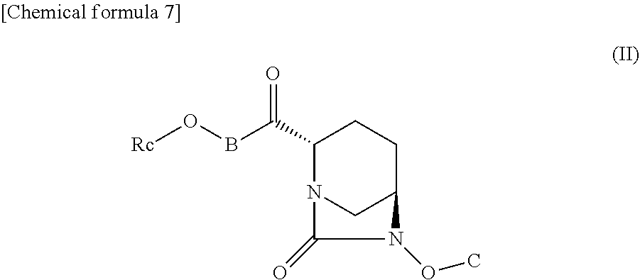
C1(C(BO[Rc])=O)N2CC(CC1)N(OC)C2=O
